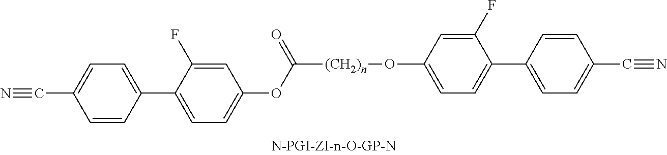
C1=CC(C2=CC=C(OC([(CH2)n]OC3=CC=C(C4=CC=C(C#N)C=C4)C(F)=C3)=O)C=C2F)=CC=C1C#N
